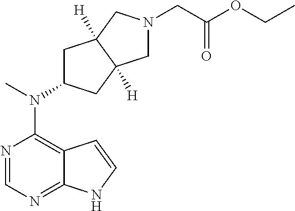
N1=CN=C2C(=C1N(C)C1CC3([H])C([H])(C1)CN(CC(OCC)=O)C3)C=CN2
